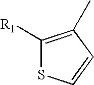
C1([R1])=C(C)C=CS1
